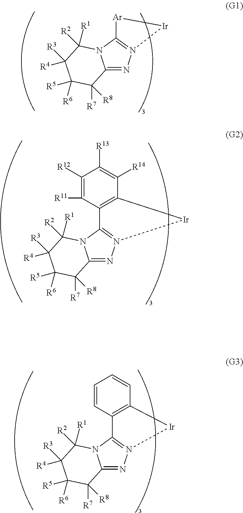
C12=NN3=C(N1C([R2])([R1])C([R4])([R3])C([R6])([R5])C2([R7])[R8])[Ar][Ir]3.C12=NN3=C(N1C([R2])([R1])C([R4])([R3])C([R6])([R5])C2([R7])[R8])C1=C([Ir]3)C([R14])=C([R13])C([R12])=C1[R11].C12=NN3=C(N1C([R2])([R1])C([R4])([R3])C([R6])([R5])C2([R7])[R8])C1=C([Ir]3)C=CC=C1
